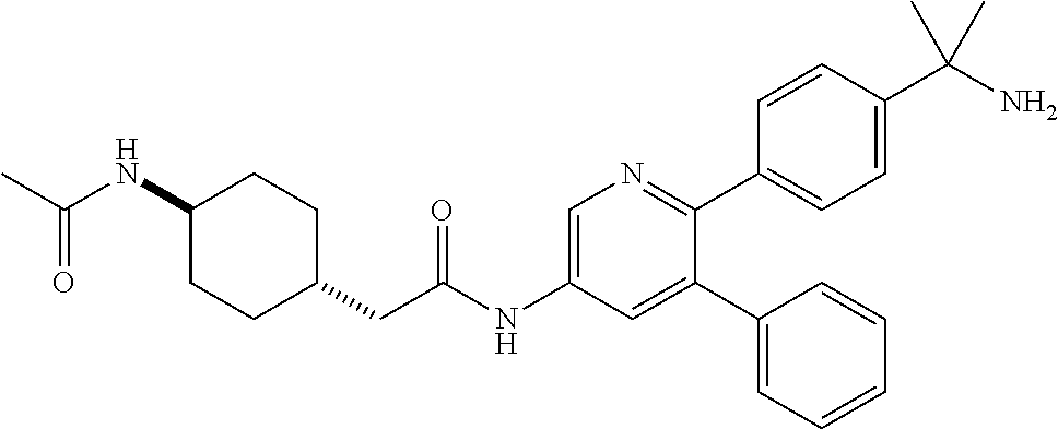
C1(NC(C)=O)CCC(CC(NC2=CN=C(C3=CC=C(C(N)(C)C)C=C3)C(C3=CC=CC=C3)=C2)=O)CC1
